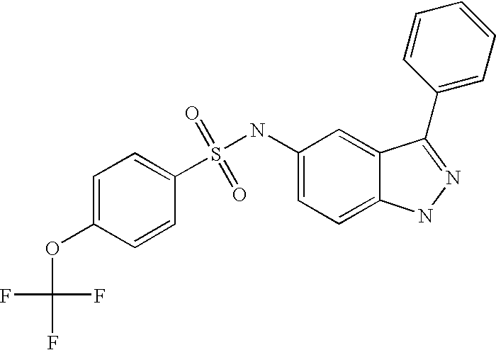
S(=O)(=O)(NC1=CC=C2C(=C1)C(C1=CC=CC=C1)=NN2)C1=CC=C(OC(F)(F)F)C=C1
